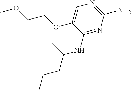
C1(NC(CCC)C)=NC(N)=NC=C1OCCOC
